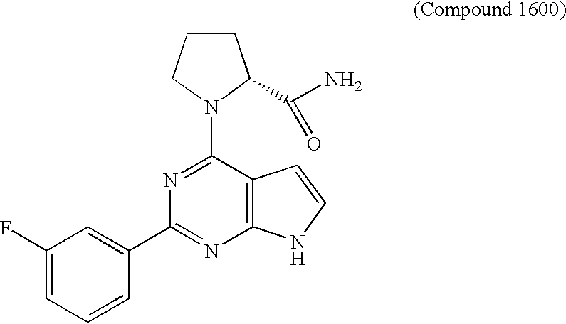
C12=C(C(N3C(C(N)=O)CCC3)=NC(C3=CC(F)=CC=C3)=N1)C=CN2
